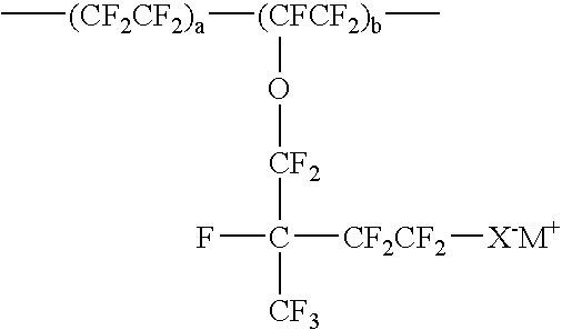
C[(CF2CF2)a][(CFCF2)b](C)O[CF2]C(F)([CF2CF2][X-M+])[CF3]
